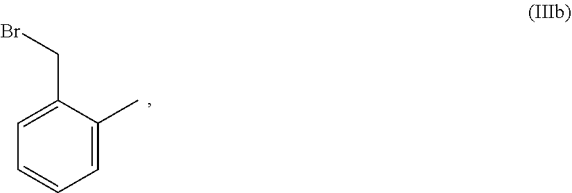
C1=C(C)C(CBr)=CC=C1
